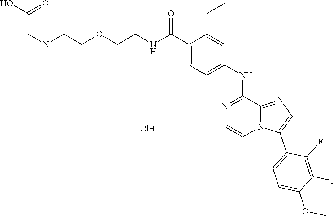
N1=C2C(NC3=CC=C(C(NCCOCCN(CC(O)=O)C)=O)C(CC)=C3)=NC=CN2C(C2=CC=C(OC)C(F)=C2F)=C1.Cl
